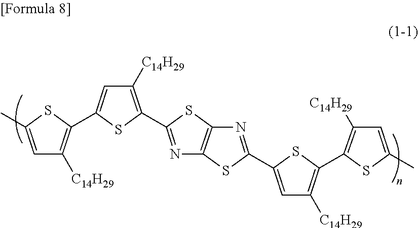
CC1=CC([C14H29])=C(C2=CC([C14H29])=C(C3=NC4=C(S3)N=C(C3=CC([C14H29])=C(C5=C([C14H29])C=C(C)S5)S3)S4)S2)S1
